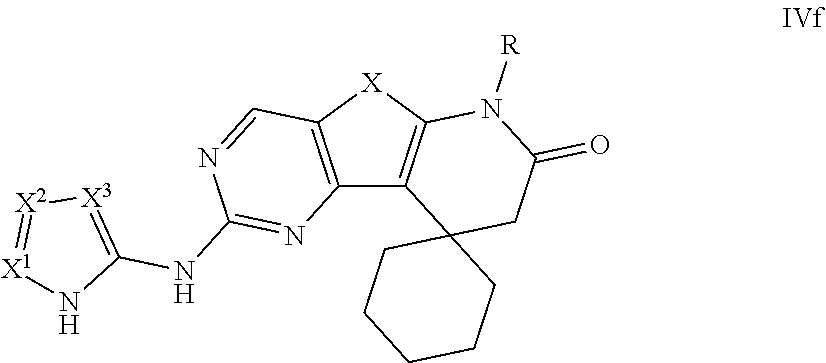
C12=C([X]C3=C1C1(CC(=O)N3[R])CCCCC1)C=NC(NC1=[X3][X2]=[X1]N1)=N2
